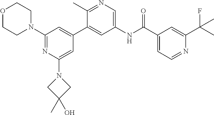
O1CCN(C2=NC(N3CC(C)(O)C3)=CC(C3=CC(NC(C4=CC=NC(C(F)(C)C)=C4)=O)=CN=C3C)=C2)CC1
